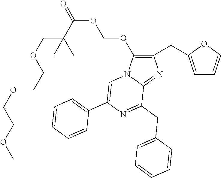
C1(OCOC(=O)C(C)(COCCOCCOC)C)=C(CC2=CC=CO2)N=C2N1C=C(C1=CC=CC=C1)N=C2CC1=CC=CC=C1
